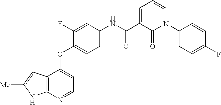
N(C1=CC=C(OC2=CC=NC3=C2C=C([Me])N3)C(F)=C1)C(C1=CC=CN(C2=CC=C(F)C=C2)C1=O)=O
